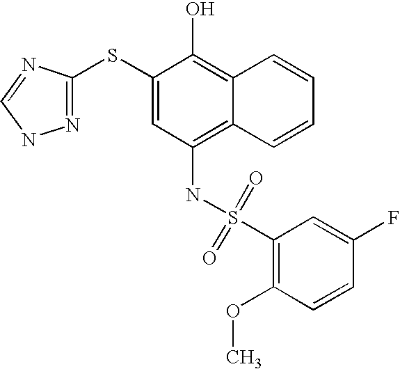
N(C1=C2C(=C(O)C(SC3=NNC=N3)=C1)C=CC=C2)S(C1=C(OC)C=CC(F)=C1)(=O)=O
